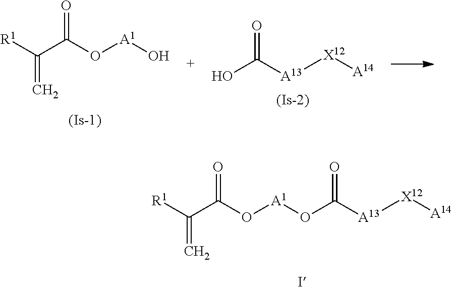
O=C(O[A1]OC(=O)[A13][X12][A14])C([R1])=C.O=C(C([R1])=C)O[A1]O.O=C(O)[A13][X12][A14]
